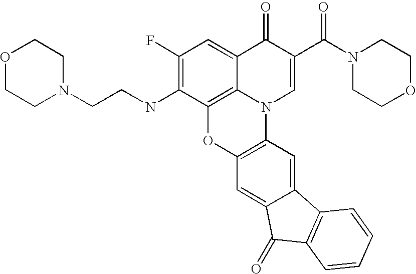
C1(F)=C(NCCN2CCOCC2)C2=C3C(=C1)C(=O)C(C(N1CCOCC1)=O)=CN3C1=C(O2)C=C2C(=C1)C1=C(C2=O)C=CC=C1
